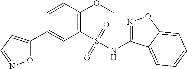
C1=CC(OC)=C(S(NC2=NOC3=CC=CC=C23)(=O)=O)C=C1C1=CC=NO1
